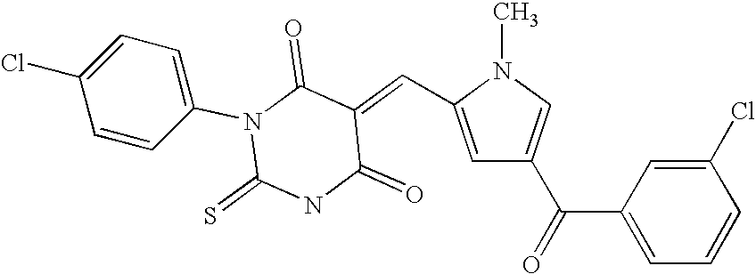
N1(C)C(C=C2C(=O)N(C3=CC=C(Cl)C=C3)C(=S)NC2=O)=CC(C(=O)C2=CC=CC(Cl)=C2)=C1
